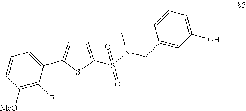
C1=C(S(=O)(N(C)CC2=CC(O)=CC=C2)=O)SC(C2=CC=CC([MeO])=C2F)=C1
